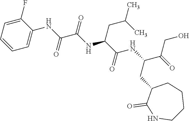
C1(F)=CC=CC=C1NC(C(NC(C(NC(C(=O)CO)CC1C(=O)NCCCC1)=O)CC(C)C)=O)=O
